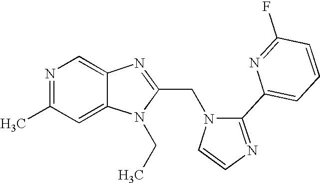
N1=C(C)C=C2C(=C1)N=C(CN1C(C3=CC=CC(F)=N3)=NC=C1)N2CC
